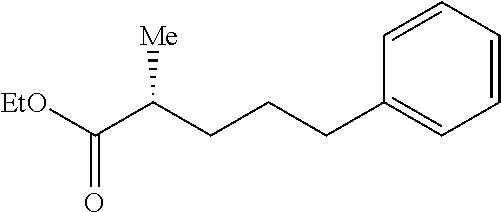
[EtO]C(C(CCCC1=CC=CC=C1)[Me])=O
